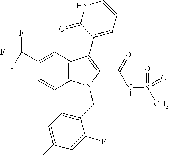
C1(C(F)(F)F)=CC2=C(C=C1)N(CC1=CC=C(F)C=C1F)C(C(NS(C)(=O)=O)=O)=C2C1=CC=CNC1=O
